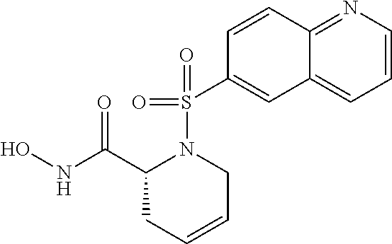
N1(S(C2=CC3=CC=CN=C3C=C2)(=O)=O)C(C(NO)=O)CC=CC1
